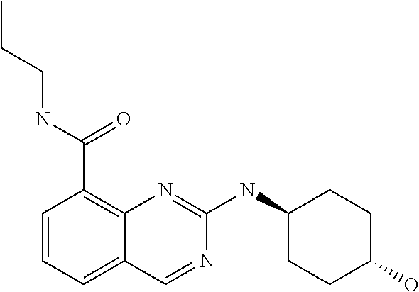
C1=CC=C2C(=C1C(NCCC)=O)N=C(NC1CCC(O)CC1)N=C2
